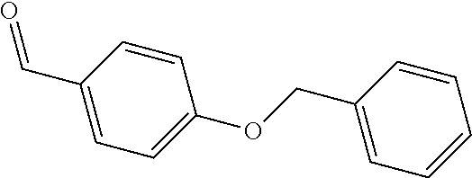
C1=C(C=O)C=CC(OCC2=CC=CC=C2)=C1
